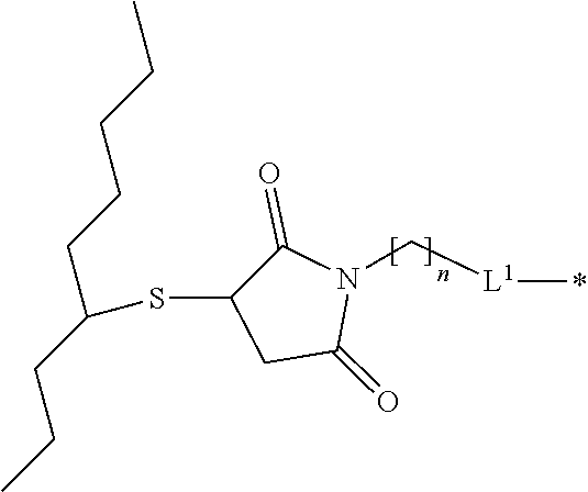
C1C(=O)N(C[L1]C)C(=O)C1SC(CCCCC)CCC
